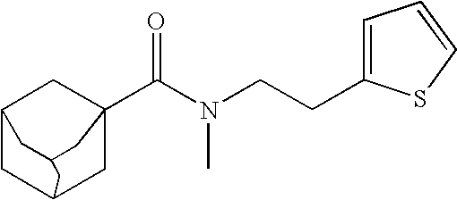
C12CC3CC(C(=O)N(C)CCC4=CC=CS4)(C1)CC(C2)C3
